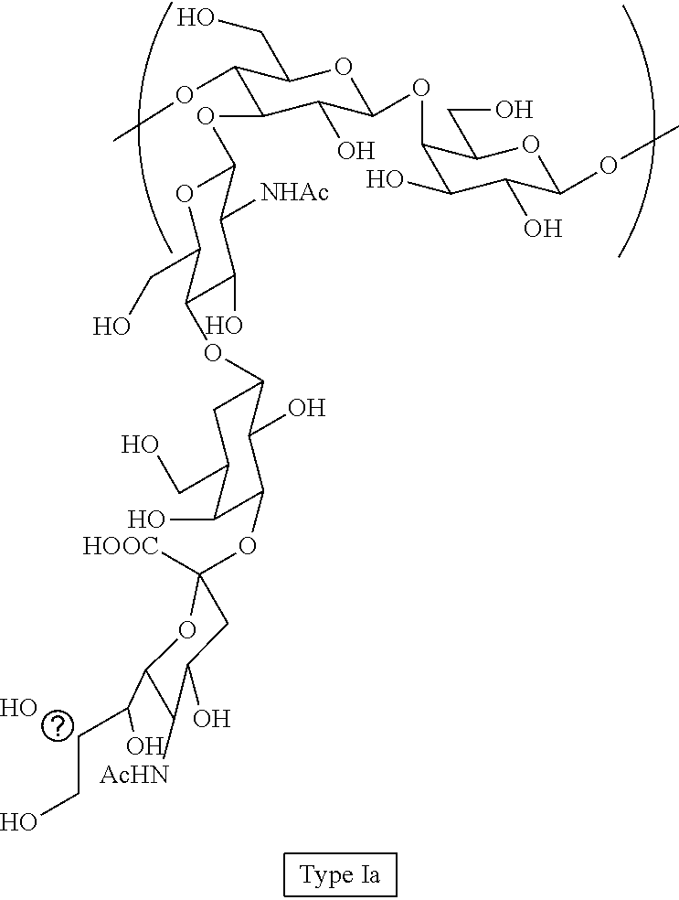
C1(OC)C(OC2OC(CO)C(OC3C(O)C(OC4([HOOC])CC(O)C([AcHN])C(C(CCO)O)O4)C(O)C(CO)C3)C(O)C2[NHAc])C(O)C(OC2C(O)C(O)C(OC)OC2CO)OC1CO.O
